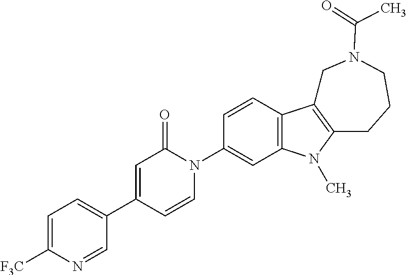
C1=C([F3C])N=CC(C2=CC(=O)N(C3=CC4=C(C=C3)C3=C(N4C)CCCN(C(=O)C)C3)C=C2)=C1
